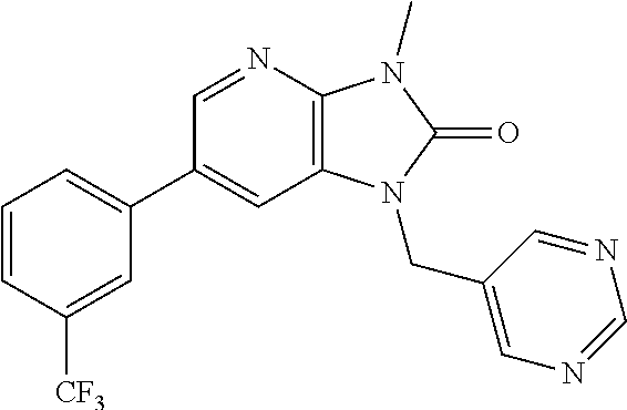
C1(C2=CC=CC([CF3])=C2)=CC2=C(N=C1)N(C)C(=O)N2CC1=CN=CN=C1
